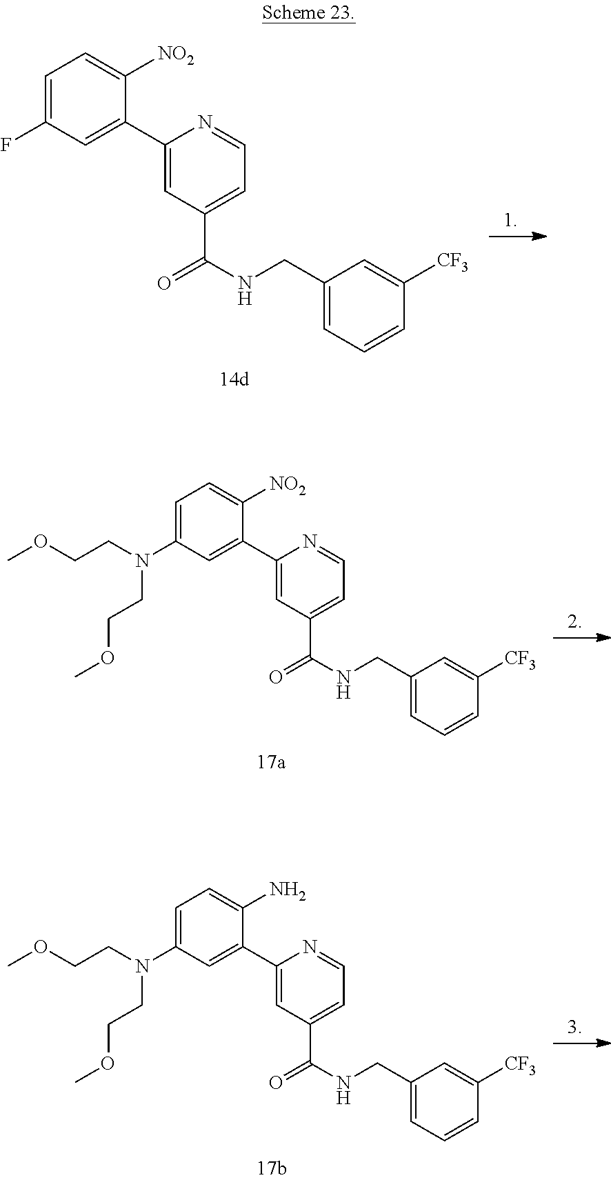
C1=C(N(CCOC)CCOC)C=C(C2=CC(C(=O)NCC3=CC=CC([CF3])=C3)=CC=N2)C(N)=C1.C1=C(N(CCOC)CCOC)C=C(C2=CC(C(=O)NCC3=CC=CC([CF3])=C3)=CC=N2)C([NO2])=C1.C1=C(F)C=C(C2=CC(C(=O)NCC3=CC=CC([CF3])=C3)=CC=N2)C([NO2])=C1
